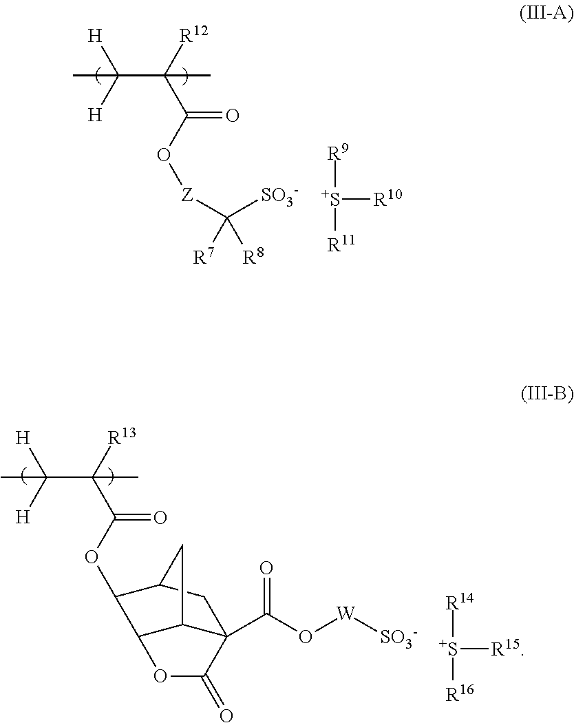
C([Z]OC(C([R12])(C)C([H])([H])C)=O)([SO3-])([R8])[R7].[R9][S+]([R10])[R11].O(C(C([R13])(C)C([H])([H])C)=O)C1C2C3C(C(O[W][SO3-])=O)(CC1C3)C(=O)O2.[R14][S+]([R15])[R16]
